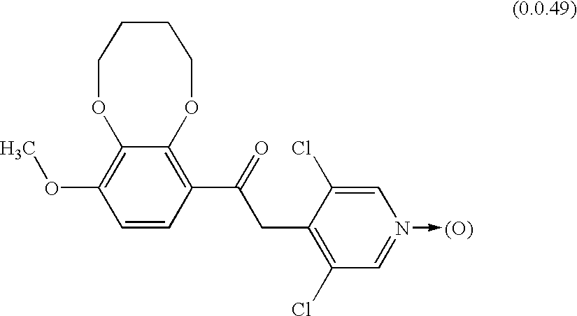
COC1=C2C(=C(C(CC3=C(Cl)C=N(->[(O)])C=C3Cl)=O)C=C1)OCCCCO2
